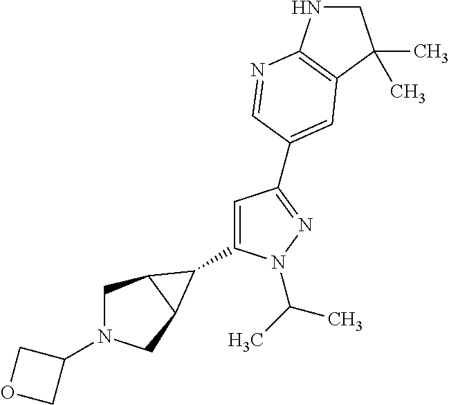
C1(C2C3CN(C4COC4)CC32)=CC(C2=CC3=C(NCC3(C)C)N=C2)=NN1C(C)C
